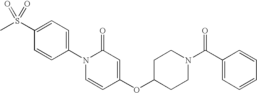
C1(S(C)(=O)=O)=CC=C(N2C=CC(OC3CCN(C(C4=CC=CC=C4)=O)CC3)=CC2=O)C=C1
